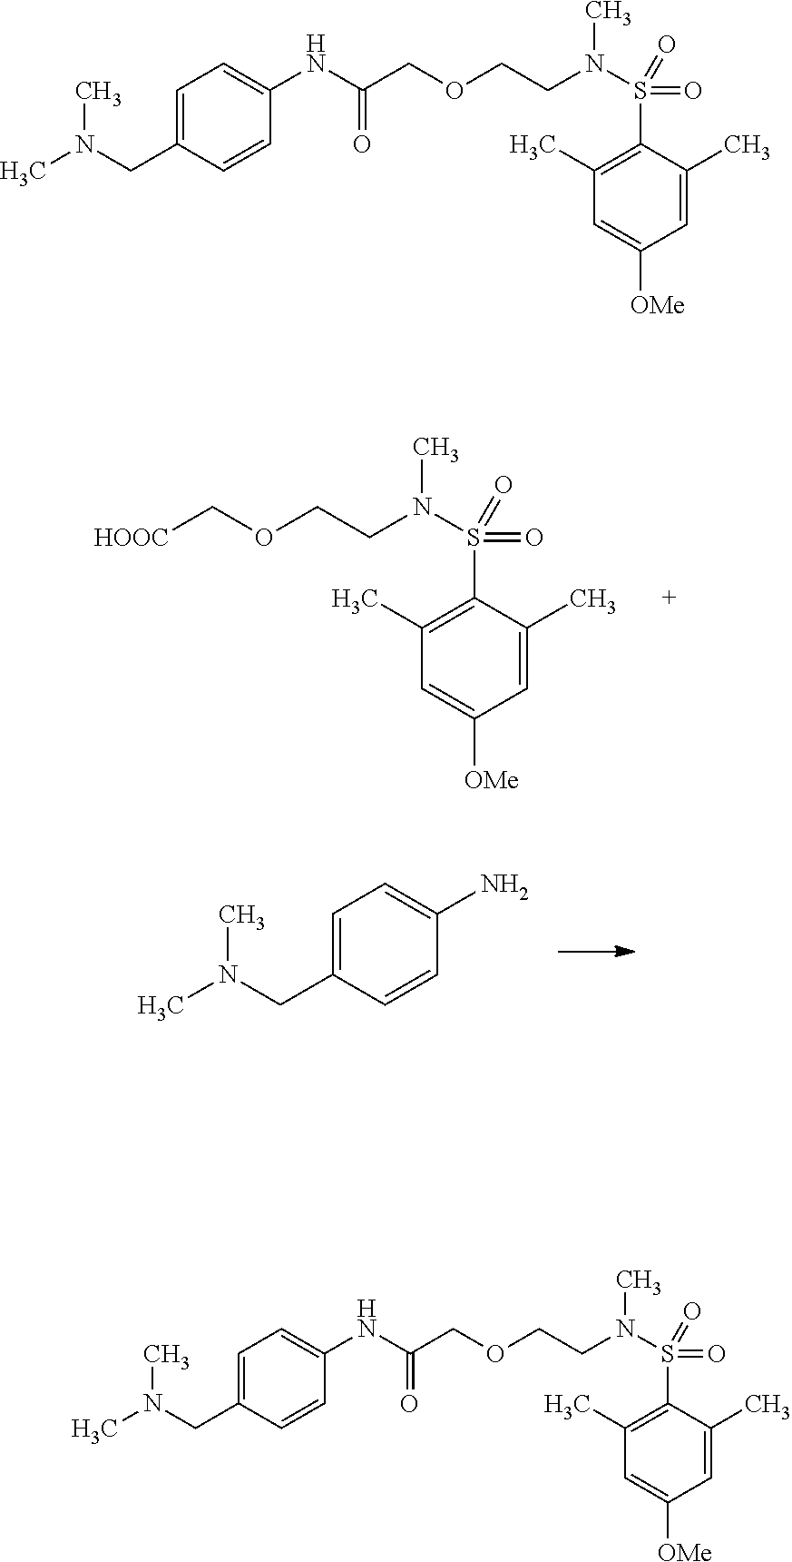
C1(NC(=O)COCCN(S(C2=C(C)C=C([OMe])C=C2C)(=O)=O)C)=CC=C(CN(C)C)C=C1.C1=C(CN(C)C)C=CC(NC(=O)COCCN(S(C2=C(C)C=C([OMe])C=C2C)(=O)=O)C)=C1.[HOOC]COCCN(S(C1=C(C)C=C([OMe])C=C1C)(=O)=O)C.C1=C(CN(C)C)C=CC(N)=C1
